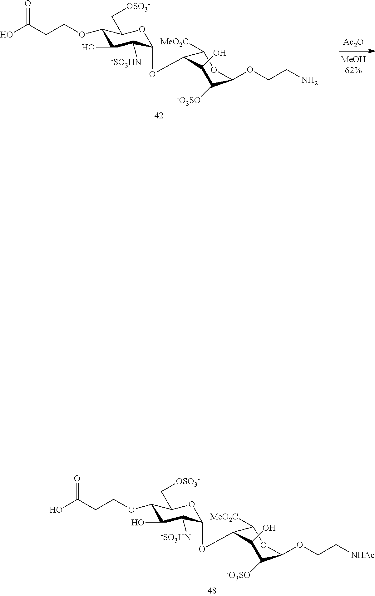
OC(CCOC1C(O)C([-SO3HN])C(OC2C([MeO2C])OC(OCC[NHAc])C([-O3SO])C2O)OC1C[OSO3-])=O.[Ac2O].OC(CCOC1C(O)C([-SO3HN])C(OC2C([MeO2C])OC(OCCN)C([-O3SO])C2O)OC1C[OSO3-])=O
